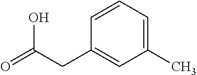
C1=CC=C(C)C=C1CC(=O)O
